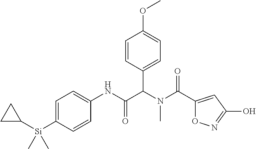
C1=C([Si](C)(C)C2CC2)C=CC(NC(C(N(C(=O)C2=CC(O)=NO2)C)C2=CC=C(OC)C=C2)=O)=C1
